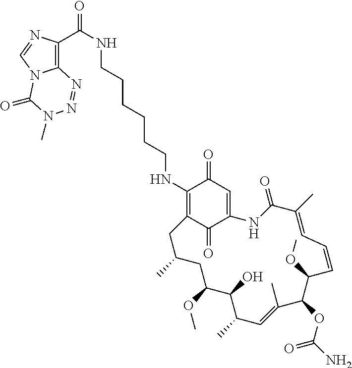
C1(NCCCCCCNC(=O)C2=C3N(C=N2)C(=O)N(C)N=N3)=C2C(=O)C(=CC1=O)NC(=O)C(C)=CC=CC(OC)C(OC(=O)N)C(C)=CC(C)C(O)C(OC)CC(C)C2
